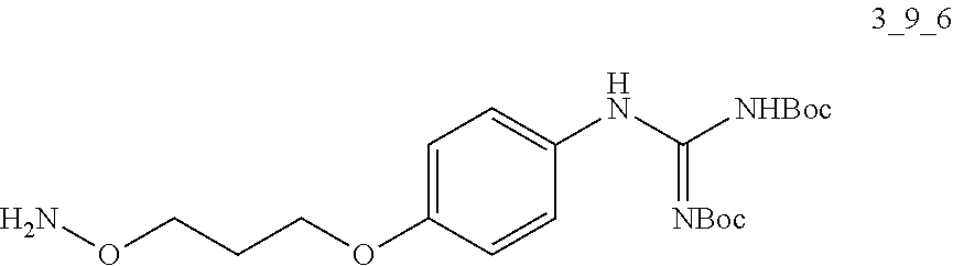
C1(NC([NHBoc])=[NBoc])=CC=C(OCCCON)C=C1
